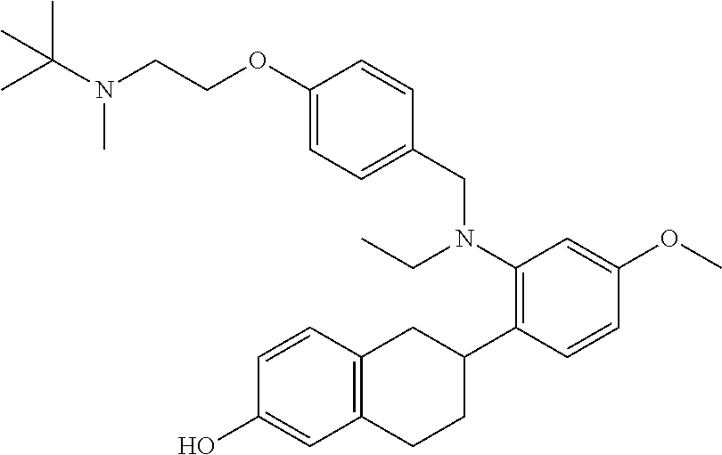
CC(N(C)CCOC1=CC=C(CN(C2=C(C3CC4=C(CC3)C=C(O)C=C4)C=CC(OC)=C2)CC)C=C1)(C)C
